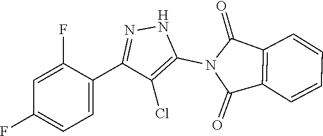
C1=C(F)C(C2=NNC(N3C(=O)C4=C(C=CC=C4)C3=O)=C2Cl)=CC=C1F
